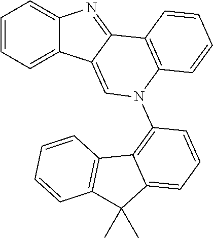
C1=CC=C2C(=C1)N=C1C2=CN(C2=C3C(=CC=C2)C(C)(C)C2=C3C=CC=C2)C2=C1C=CC=C2
